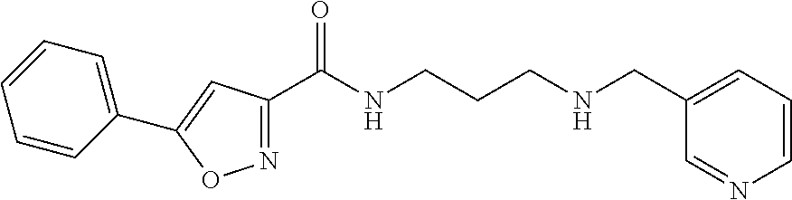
N1=C(C(NCCCNCC2=CC=CN=C2)=O)C=C(C2=CC=CC=C2)O1
